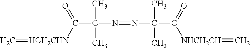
C(C(C)(C)N=NC(C)(C)C(=O)[NHCH2CH]=C)([HCH2CHN]=C)=O
